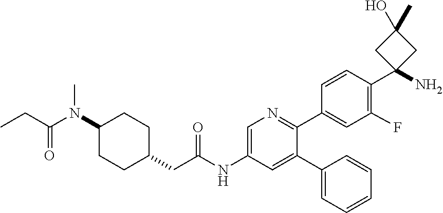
C1(N(C(CC)=O)C)CCC(CC(NC2=CN=C(C3=CC(F)=C(C4(N)CC(C)(O)C4)C=C3)C(C3=CC=CC=C3)=C2)=O)CC1
